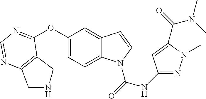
C12=C(C(OC3=CC=C4C(=C3)C=CN4C(=O)NC3=NN(C)C(C(=O)N(C)C)=C3)=NC=N1)CNC2
